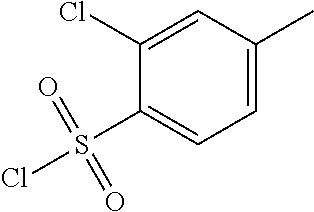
C1=C(C)C=C(Cl)C(S(=O)(=O)Cl)=C1
